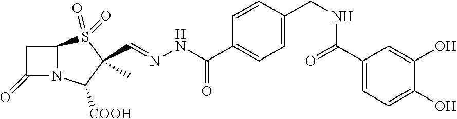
C1C(=O)N2C1S(=O)(=O)C(C=NNC(C1=CC=C(CNC(C3=CC=C(O)C(O)=C3)=O)C=C1)=O)(C)C2[COOH]
